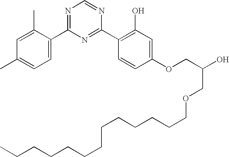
C1=C(C)C(C2=NC=NC(C3=C(O)C=C(OCC(O)COCCCCCCCCCCCCC)C=C3)=N2)=CC=C1C
